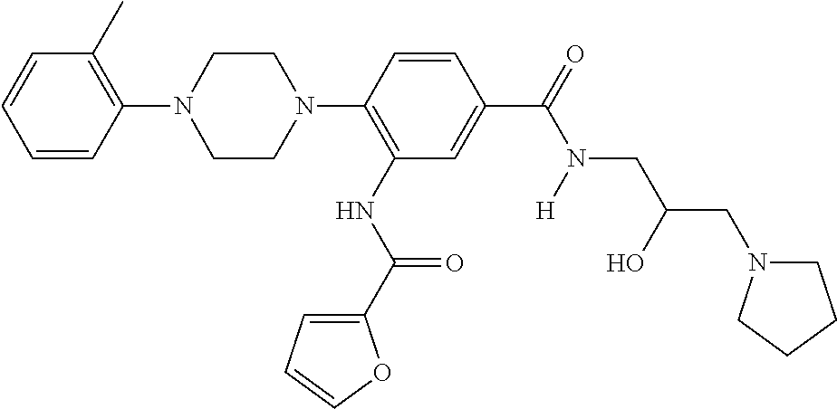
C1(N2CCN(C3=C(NC(=O)C4=CC=CO4)C=C(C(=O)N(CC(CN4CCCC4)O)[H])C=C3)CC2)=C(C)C=CC=C1
